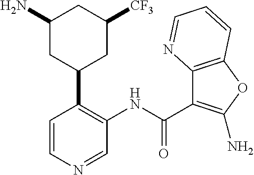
C1=NC=CC(C2CC([CF3])CC(N)C2)=C1NC(C1=C(N)OC2=C1N=CC=C2)=O
